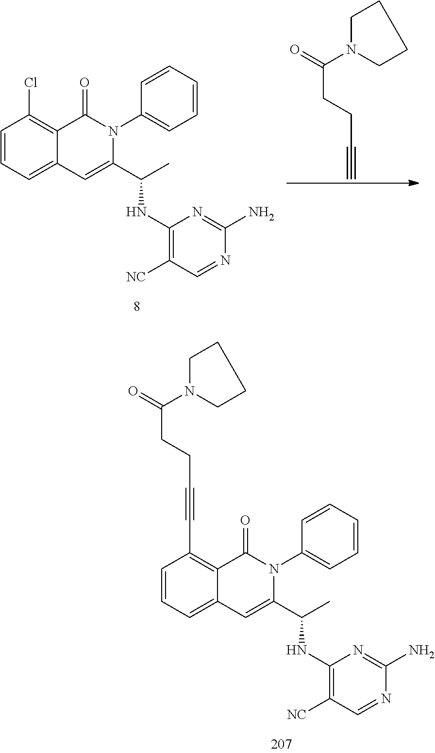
C1=CC=C2C(=C1Cl)C(=O)N(C1=CC=CC=C1)C(C(C)NC1=C([NC])C=NC(N)=N1)=C2.C(CCC(=O)N1CCCC1)#C.C1=CC=C2C(=C1C#CCCC(=O)N1CCCC1)C(=O)N(C1=CC=CC=C1)C(C(C)NC1=C([NC])C=NC(N)=N1)=C2
